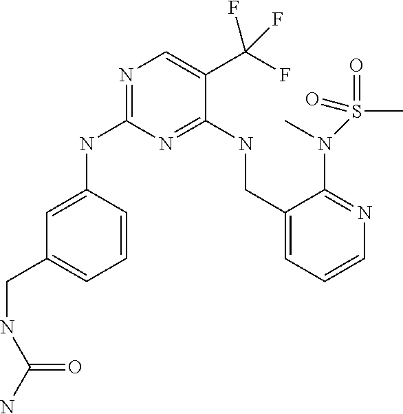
C1=C(NC2=NC=C(C(F)(F)F)C(NCC3=CC=CN=C3N(S(C)(=O)=O)C)=N2)C=CC=C1CNC(N)=O
